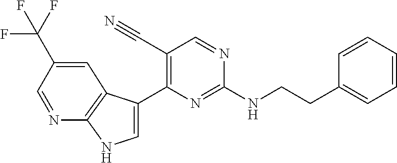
N(C1=NC(C2=CNC3=C2C=C(C(F)(F)F)C=N3)=C(C#N)C=N1)CCC1=CC=CC=C1
